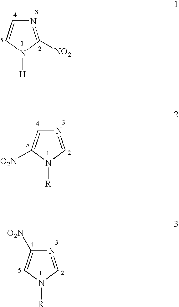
N1=C([NO2])N([H])C=C1.N1=CN([R])C([O2N])=C1.N1=CN([R])C=C1[O2N]
